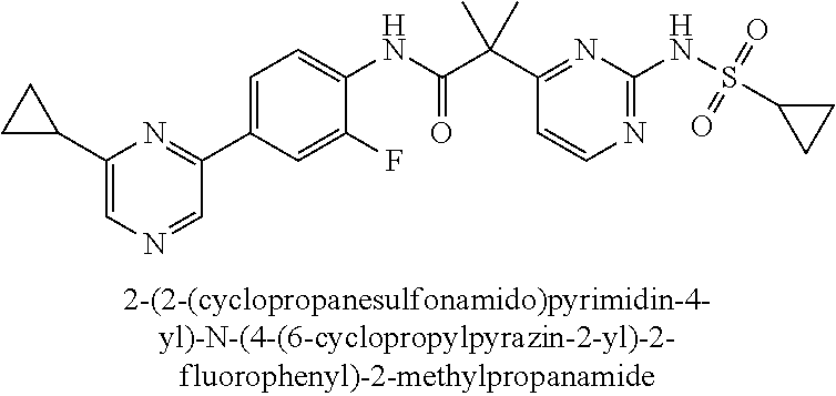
N1=C(NS(=O)(=O)C2CC2)N=C(C(C(NC2=CC=C(C3=NC(C4CC4)=CN=C3)C=C2F)=O)(C)C)C=C1
